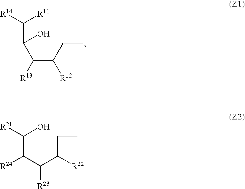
C(C(CC)[R12])([R13])C(C([R14])[R11])O.C(C([R21])O)(C(C([R22])CC)[R23])[R24]
